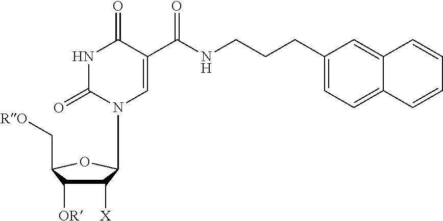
C1([X])C([OR])C(C[RO])OC1N1C=C(C(NCCCC2=CC=C3C(=C2)C=CC=C3)=O)C(=O)NC1=O
